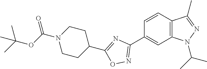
C1=CC2=C(C=C1C1=NOC(C3CCN(C(OC(C)(C)C)=O)CC3)=N1)N(C(C)C)N=C2C
